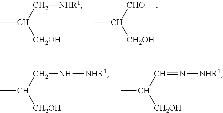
CC([CHO])[CH2OH].CC(C[NHR1])[CH2OH].CC(CN[NHR1])[CH2OH].CC(C=N[NHR1])[CH2OH]
